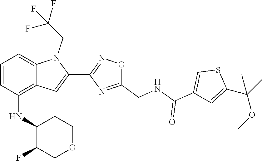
S1C(C(OC)(C)C)=CC(C(=O)NCC2=NC(C3=CC4=C(NC5C(F)COCC5)C=CC=C4N3CC(F)(F)F)=NO2)=C1
